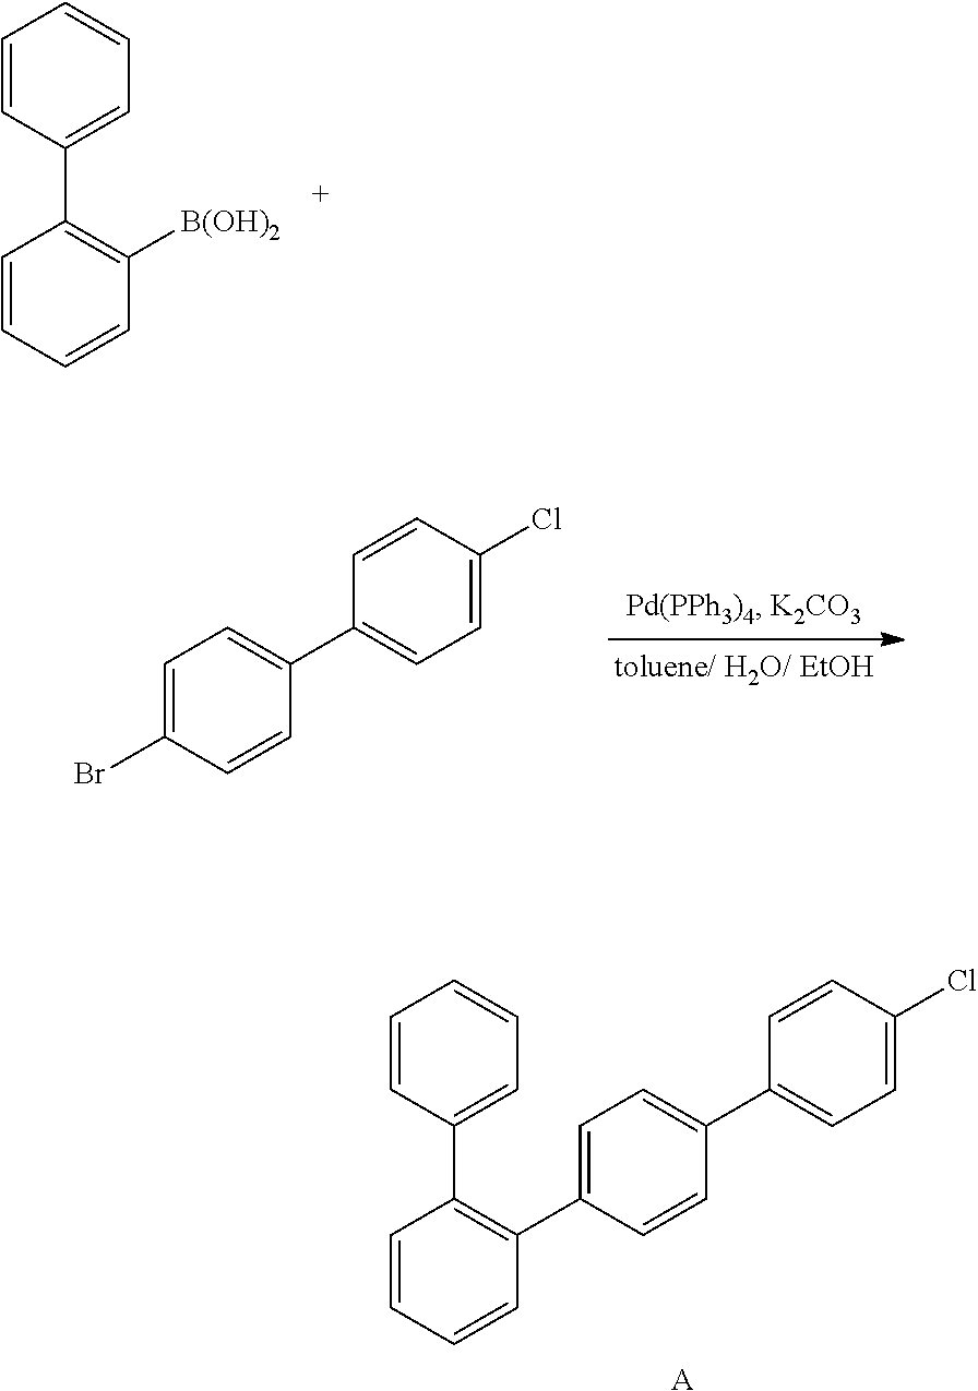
C1=C(C2=C(C3=CC=CC=C3)C=CC=C2)C=CC(C2=CC=C(Cl)C=C2)=C1.[A].C1=CC=CC([B(OH)2])=C1C1=CC=CC=C1.C1=C(Br)C=CC(C2=CC=C(Cl)C=C2)=C1
